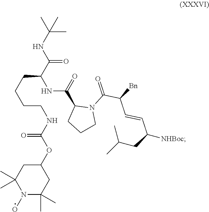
CC(C)(NC(C(CCCCNC(=O)OC1CC(C)(C)N(O)C(C)(C)C1)NC(C1CCCN1C(C(C=CC(CC(C)C)[NHBoc])[Bn])=O)=O)=O)C
